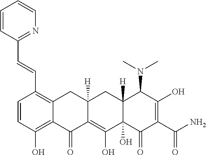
C1=CC(O)=C2C(=C1C=CC1=NC=CC=C1)CC1([H])C(=C(O)C3(O)C([H])(C1)C(N(C)C)C(O)=C(C(N)=O)C3=O)C2=O
